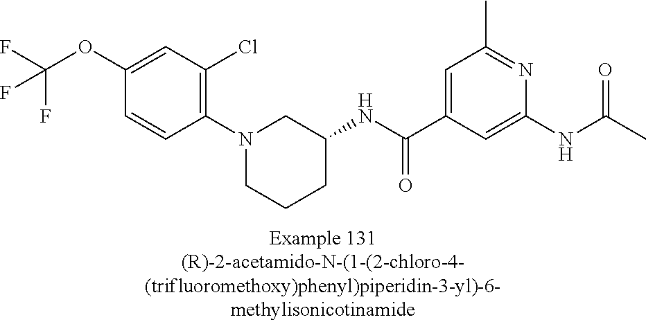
C1(OC(F)(F)F)=CC(Cl)=C(N2CCCC(NC(C3=CC(C)=NC(NC(C)=O)=C3)=O)C2)C=C1
